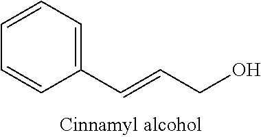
C1=CC=C(C=CCO)C=C1
